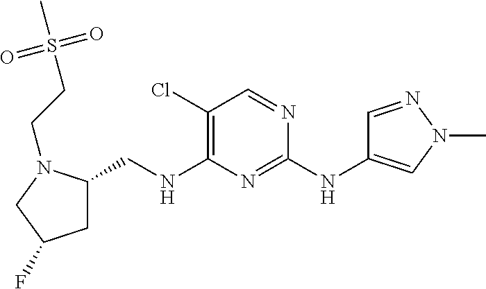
C1(Cl)=C(NCC2CC(F)CN2CCS(C)(=O)=O)N=C(NC2=CN(C)N=C2)N=C1
